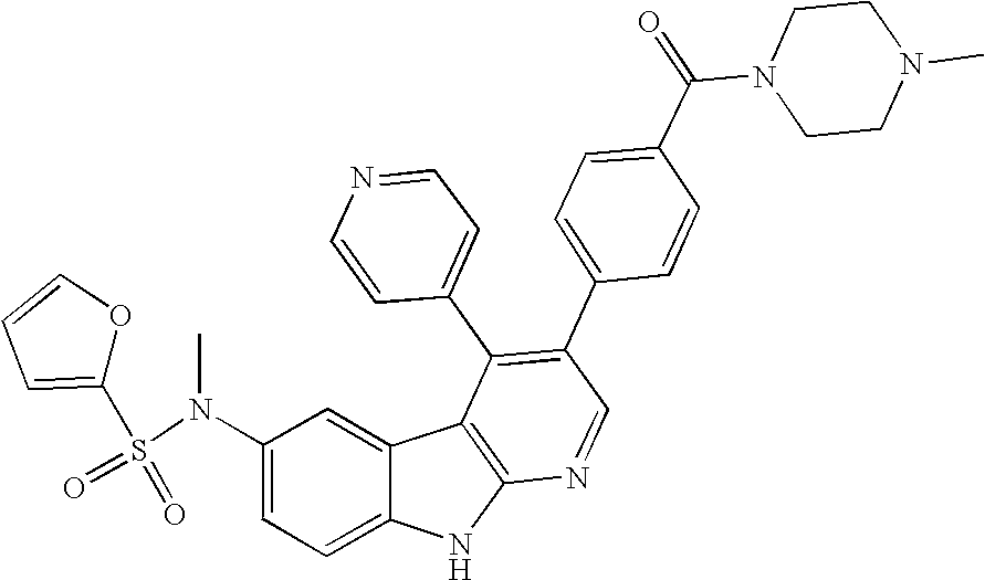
N(C1=CC=C2C(=C1)C1=C(N2)N=CC(C2=CC=C(C(N3CCN(C)CC3)=O)C=C2)=C1C1=CC=NC=C1)(S(=O)(=O)C1=CC=CO1)C
